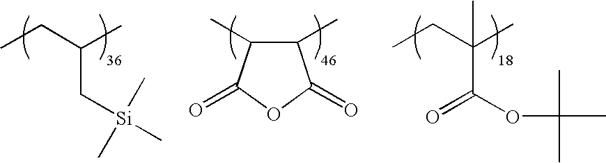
CCC(C)(C(OC(C)(C)C)=O)C.CCC(C)C[Si](C)(C)C.C1(C)C(C)C(=O)OC1=O
